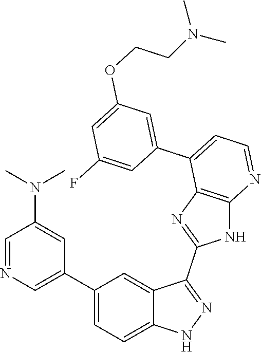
C1=NC=C(C2=CC=C3C(=C2)C(C2=NC4=C(N2)N=CC=C4C2=CC(OCCN(C)C)=CC(F)=C2)=NN3)C=C1N(C)C
